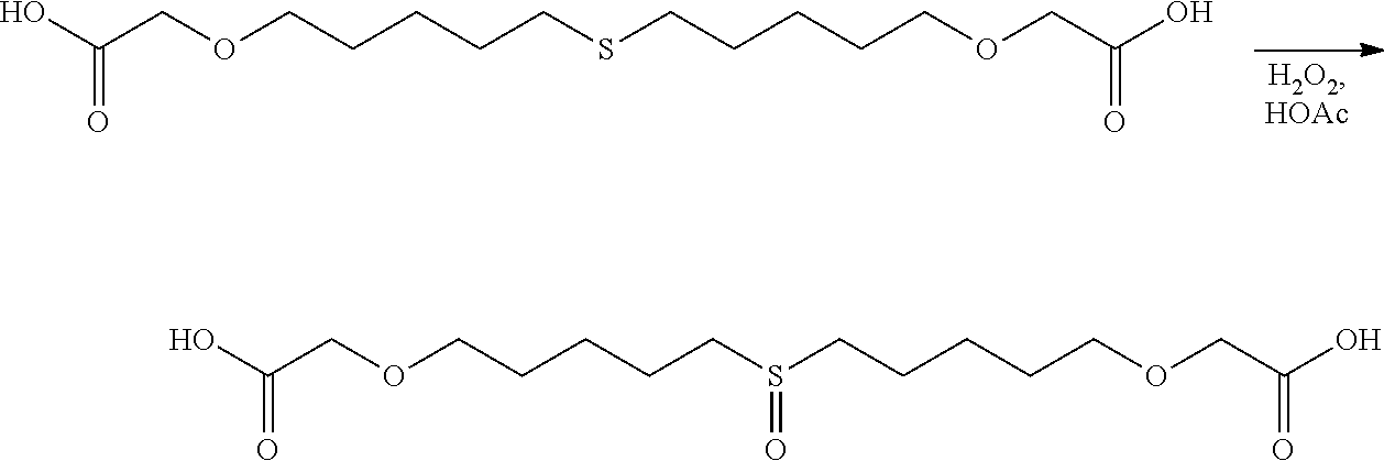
OC(=O)COCCCCCSCCCCCOCC(=O)O.OC(=O)COCCCCCS(CCCCCOCC(=O)O)=O
